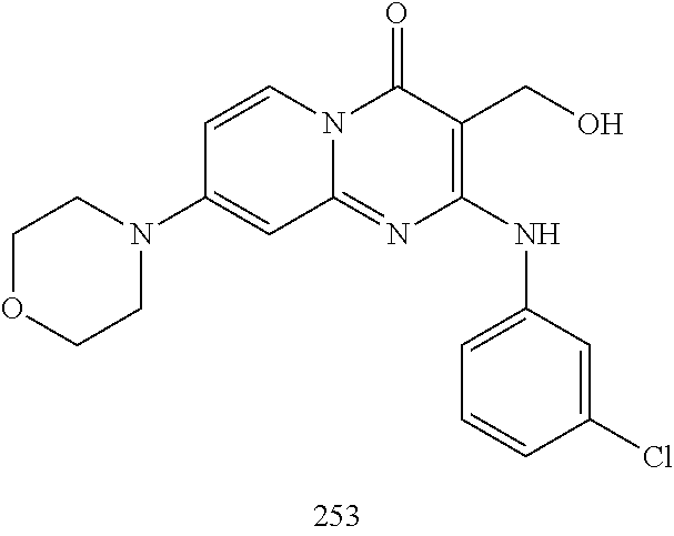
C1=CC(N2CCOCC2)=CC2=NC(NC3=CC=CC(Cl)=C3)=C(CO)C(=O)N12
